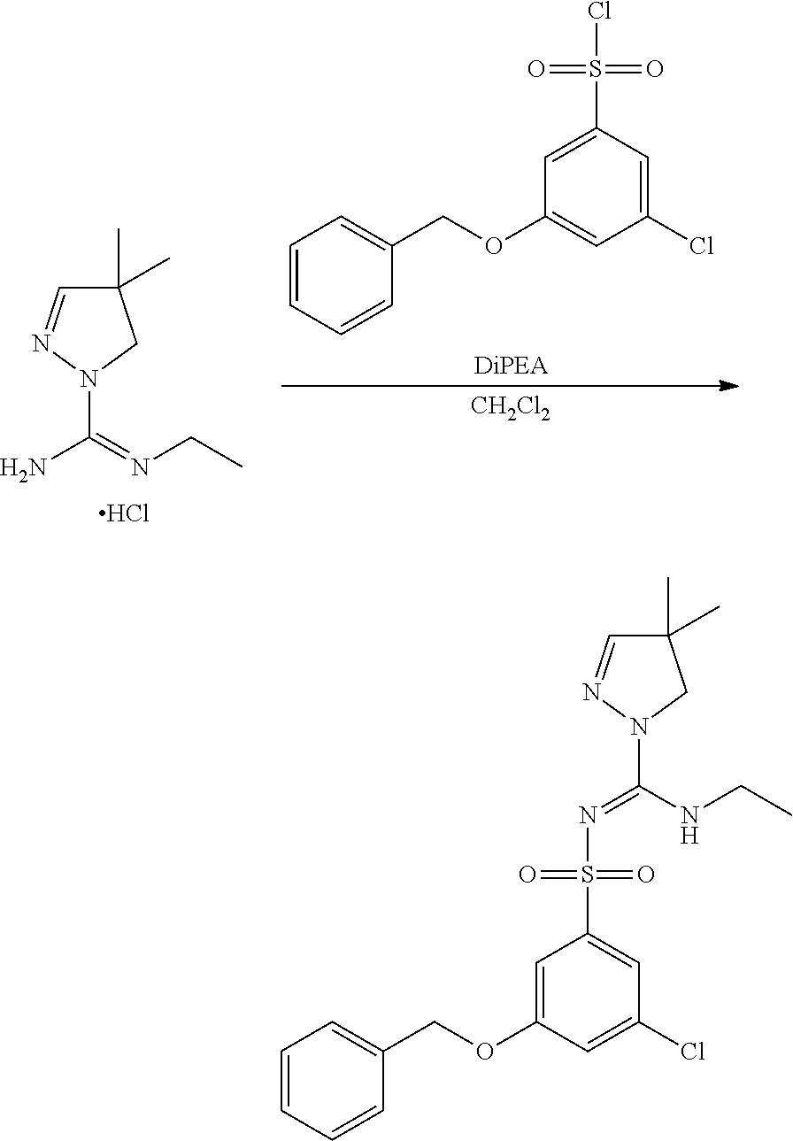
N1(C(N)=NCC)CC(C)(C)C=N1.Cl.C1=C(S(=O)(=O)Cl)C=C(Cl)C=C1OCC1=CC=CC=C1.[CH2Cl2].N1(C(NCC)=NS(C2=CC(Cl)=CC(OCC3=CC=CC=C3)=C2)(=O)=O)CC(C)(C)C=N1
